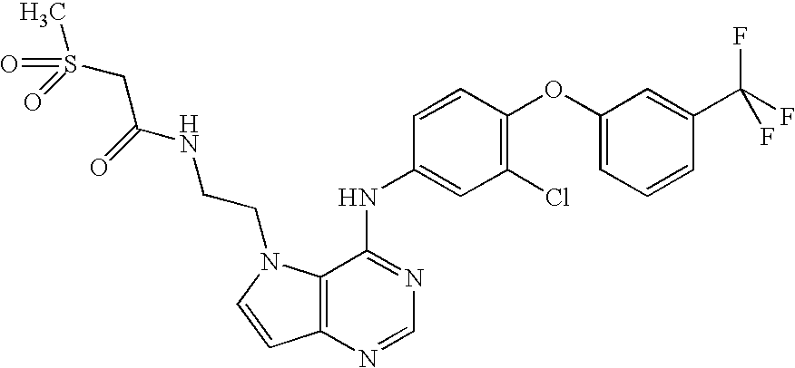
C1=C(OC2=C(Cl)C=C(NC3=NC=NC4=C3N(CCNC(CS(C)(=O)=O)=O)C=C4)C=C2)C=C(C(F)(F)F)C=C1
